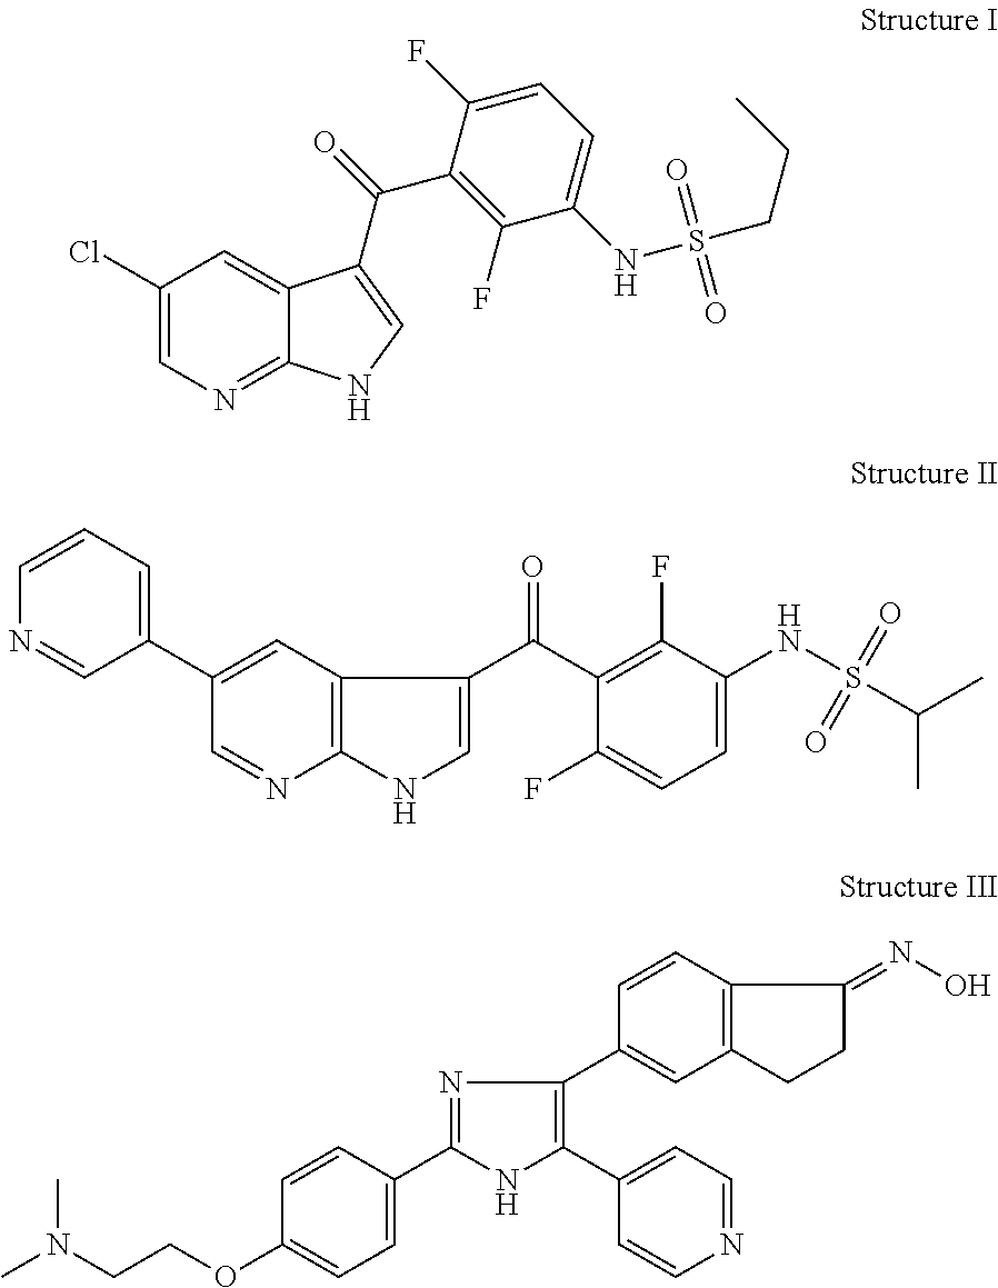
ClC1=CN=C2C(=C1)C(C(=O)C1=C(F)C(NS(=O)(=O)CCC)=CC=C1F)=CN2.C1(C2=CC3=C(N=C2)NC=C3C(=O)C2=C(F)C(NS(=O)(=O)C(C)C)=CC=C2F)=CC=CN=C1.CN(CCOC1=CC=C(C2=NC(C3=CC4=C(C=C3)C(=NO)CC4)=C(C3=CC=NC=C3)N2)C=C1)C
